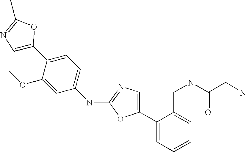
C1(C2=CN=C(NC3=CC=C(C4=CN=C(C)O4)C(OC)=C3)O2)=CC=CC=C1CN(C(CN)=O)C
